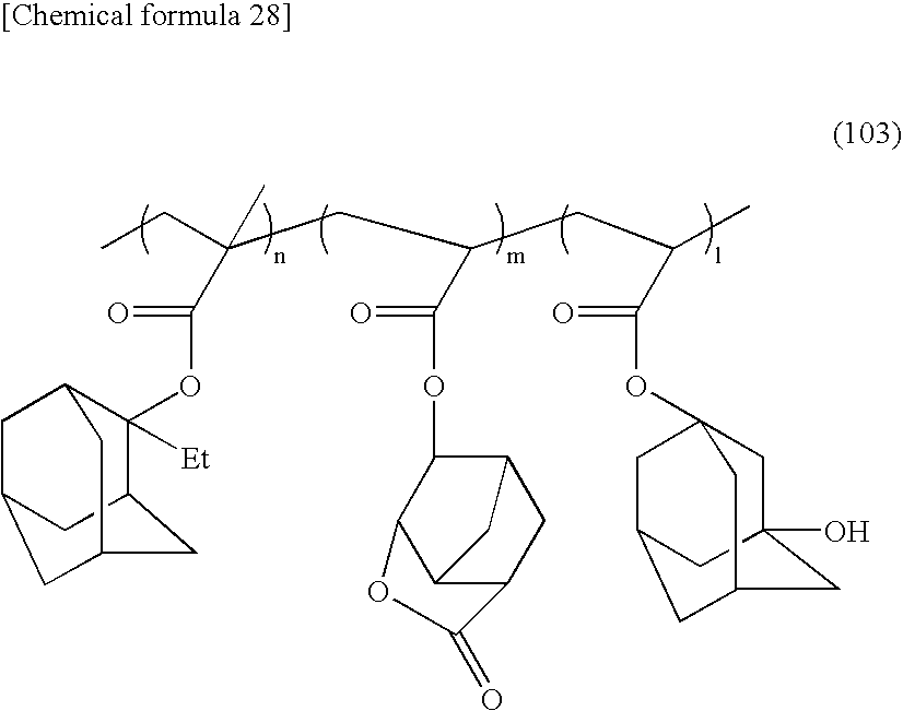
C(C)(CC)(CC(CC(C(=O)OC12CC3(O)CC(C1)CC(C2)C3)C)C(=O)OC1C2C3C(CC1C3)C(=O)O2)C(=O)OC1([Et])C2CC3CC1CC(C3)C2
